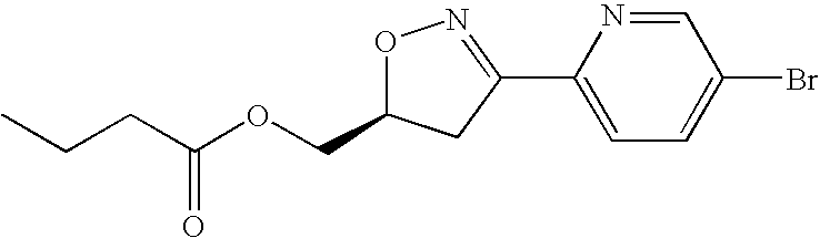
C1(C2=NOC(COC(CCC)=O)C2)=CC=C(Br)C=N1
